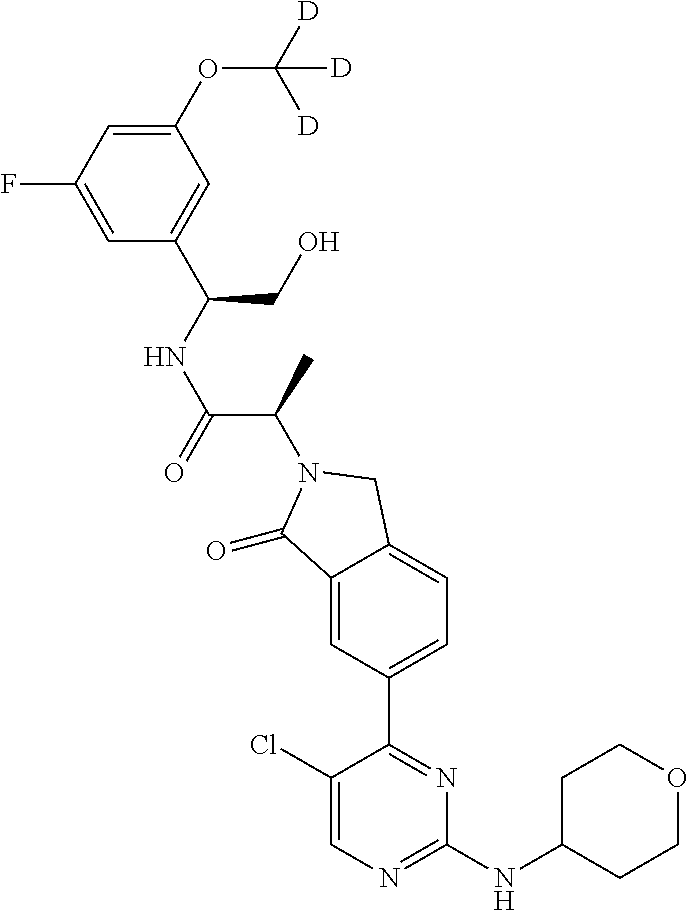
C1(=O)C2=CC(C3=NC(NC4CCOCC4)=NC=C3Cl)=CC=C2CN1C(C(=O)NC(C1=CC(OC([D])([D])[D])=CC(F)=C1)CO)C
